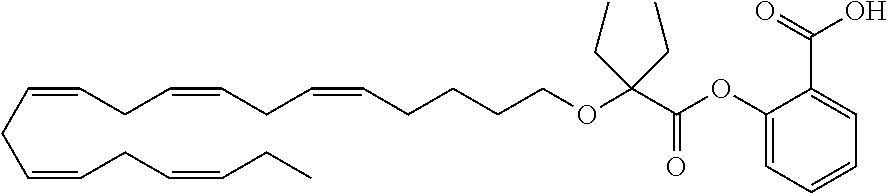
C(=CCC=CCC=CCC)CC=CCC=CCCCCOC(C(OC1=CC=CC=C1C(=O)O)=O)(CC)CC
